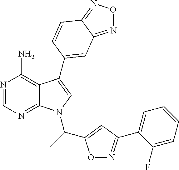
N1=CN=C2C(=C1N)C(C1=CC3=NON=C3C=C1)=CN2C(C1=CC(C2=CC=CC=C2F)=NO1)C
